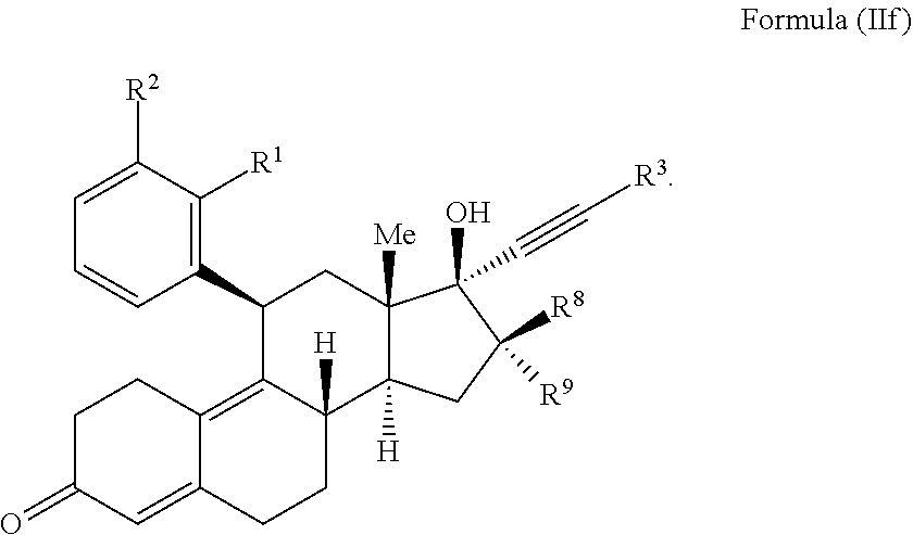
C1=CC(C2C3=C4C(=CC(=O)CC4)CCC3([H])C3([H])C([Me])(C2)C(O)(C#C[R3])C([R8])([R9])C3)=C([R1])C([R2])=C1
